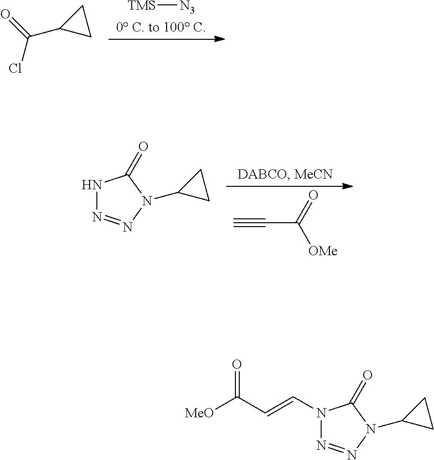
[TMS][N3].C(C1CC1)(=O)Cl.C#CC([OMe])=O.C1(N2N=NNC2=O)CC1.[MeO]C(C=CN1N=NN(C2CC2)C1=O)=O
